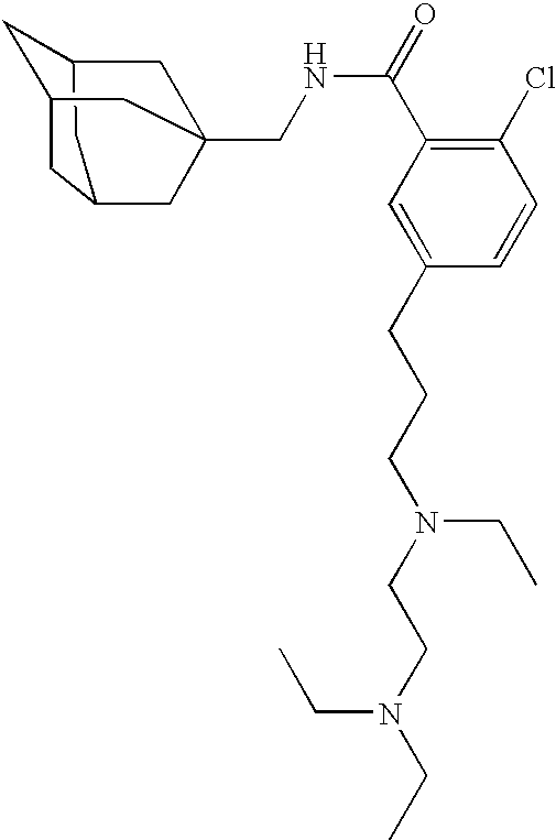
C1C2CC3CC1CC(CNC(C1=C(Cl)C=CC(CCCN(CCN(CC)CC)CC)=C1)=O)(C2)C3
